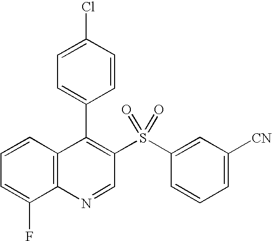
C12=C(C=CC=C1F)C(C1=CC=C(Cl)C=C1)=C(S(C1=CC([CN])=CC=C1)(=O)=O)C=N2
